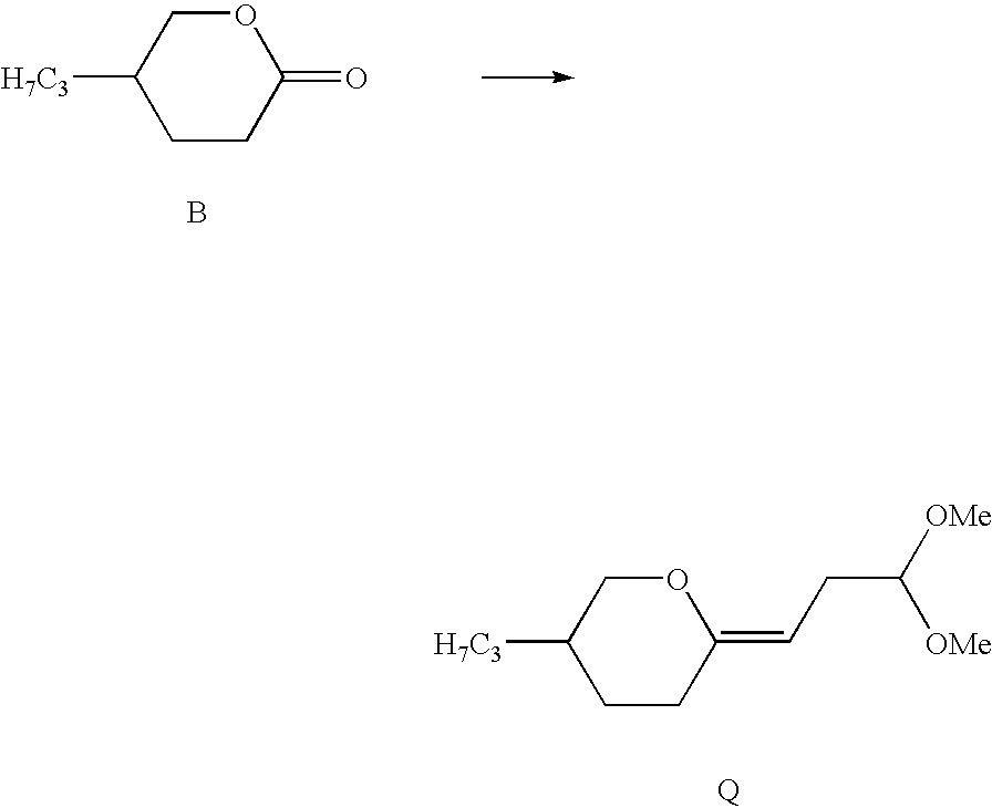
C1C([H7C3])CCC(=O)O1.B.C1C([H7C3])CCC(=CCC([OMe])[OMe])O1
